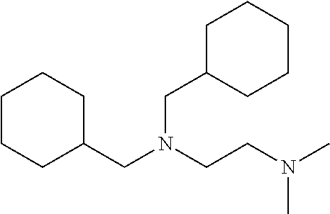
C1(CN(CCN(C)C)CC2CCCCC2)CCCCC1
